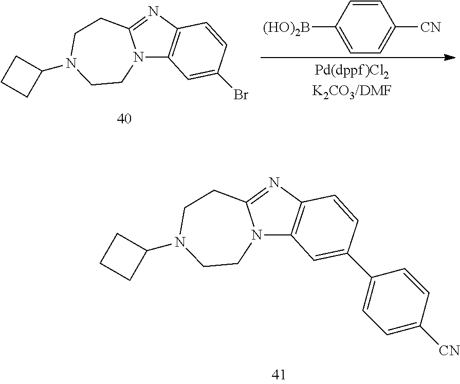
N12C3=C(N=C1CCN(C1CCC1)CC2)C=CC(Br)=C3.C1=CC([(HO)2B])=CC=C1[CN].N12C3=C(N=C1CCN(C1CCC1)CC2)C=CC(C1=CC=C([CN])C=C1)=C3
